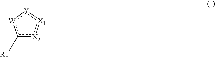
[X2]1:[X1]:[Y]:[W]c1[R1]
